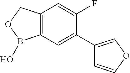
C12=C(COB1O)C=C(F)C(C1=COC=C1)=C2
